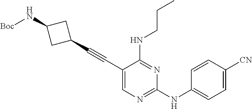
C1(C#CC2=CN=C(NC3=CC=C([CN])C=C3)N=C2NCCC)CC(N[Boc])C1
